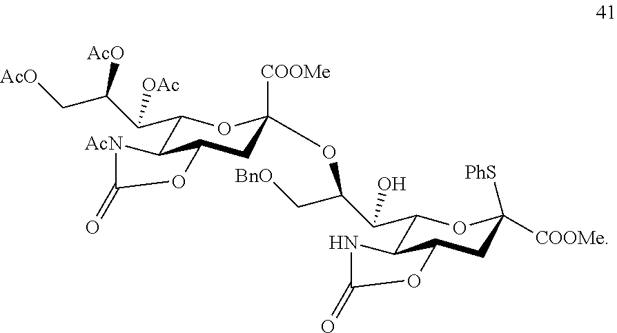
C1(C(C(C[BnO])OC2([COOMe])CC3C(C(C(C(C[AcO])[AcO])[OAc])O2)[AcN]C(=O)O3)O)C2C(CC([PhS])([COOMe])O1)OC(=O)N2
